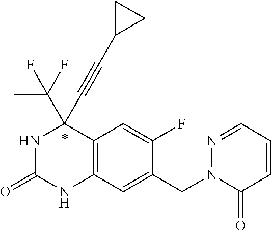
N1C(=O)NC2=C(C1(C#CC1CC1)C(F)(C)F)C=C(F)C(CN1C(=O)C=CC=N1)=C2
